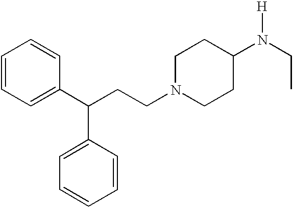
C1=CC(C(C2=CC=CC=C2)CCN2CCC(N(CC)[H])CC2)=CC=C1
